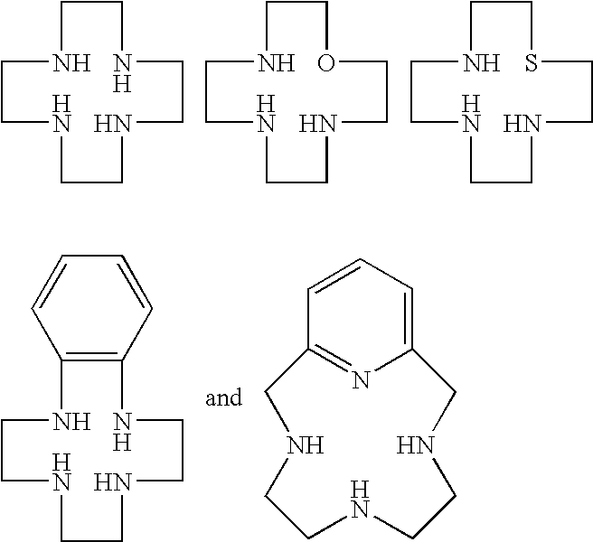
N1CCNCCNCCNCC1.N1CCNCCNCCOCC1.N1CCNCCNCCSCC1.N1CCNCCNCCNC2=C1C=CC=C2.C1=CC=C2N=C1CNCCNCCNC2
